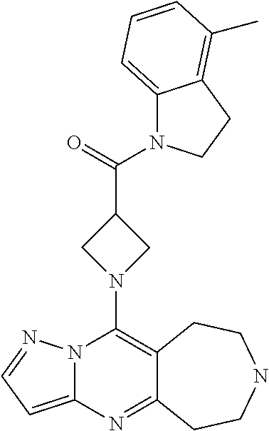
N12C(=CC=N1)N=C1C(=C2N2CC(C(=O)N3C4=CC=CC(C)=C4CC3)C2)CCNCC1
